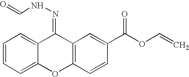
C1=CC=C2C(=C1)C(=NNC=O)C1=C(O2)C=CC(C(OC=C)=O)=C1
